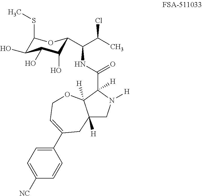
C1(SC)C(O)C(O)C(O)C(C(C(Cl)C)NC(=O)C2([H])N([H])CC3([H])C2([H])OCC=C(C2=CC=C([NC])C=C2)C3)O1
